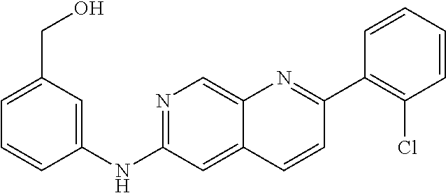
N1=C(NC2=CC(CO)=CC=C2)C=C2C(=C1)N=C(C1=C(Cl)C=CC=C1)C=C2
